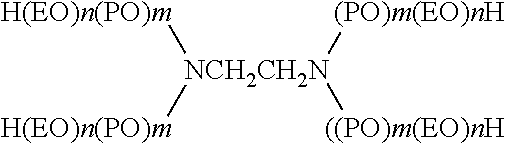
[NCH2CH2N]([H(EO)n(PO)m])([H(EO)n(PO)m])([(PO)m(EO)nH])[((PO)m(EO)nH]
